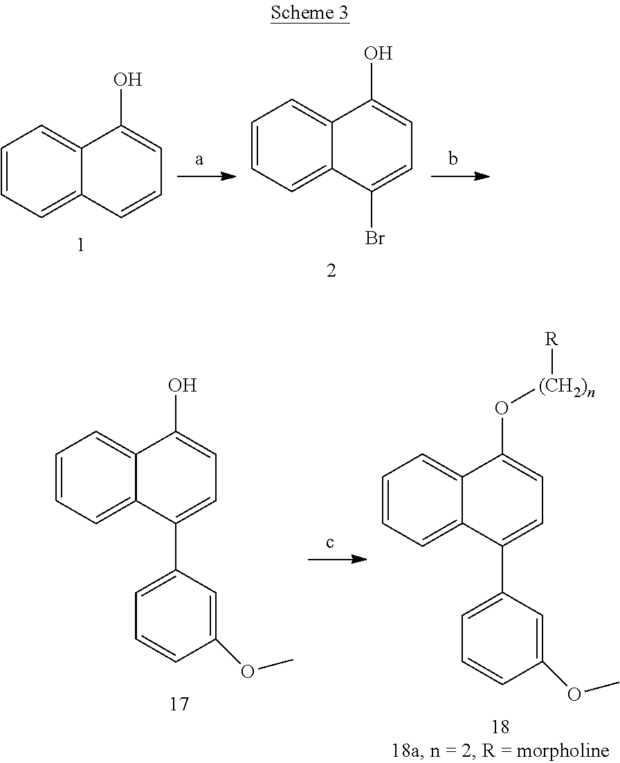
C1=CC=C2C(=C1)C(O)=CC=C2.C1=CC=C2C(=C1)C(O)=CC=C2Br.C1=CC=C2C(=C1)C(O)=CC=C2C1=CC=CC(OC)=C1.C1=CC=C2C(=C1)C(O[(CH2)n][R])=CC=C2C1=CC=CC(OC)=C1
